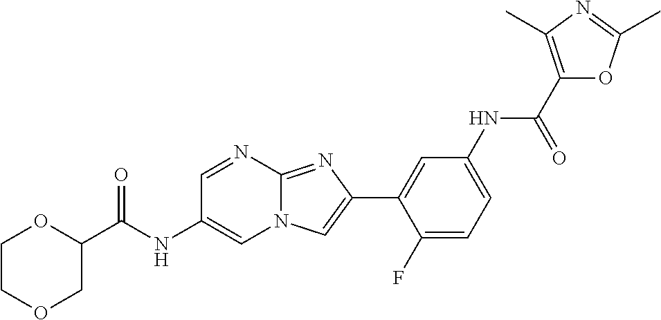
C1=NC2=NC(C3=CC(NC(C4=C(C)N=C(C)O4)=O)=CC=C3F)=CN2C=C1NC(C1OCCOC1)=O
